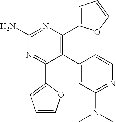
C1(C2=C(C3=CC=CO3)N=C(N)N=C2C2=CC=CO2)=CC(N(C)C)=NC=C1
